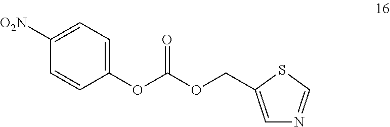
O(C(OCC1=CN=CS1)=O)C1=CC=C([O2N])C=C1
